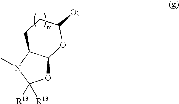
O1C2C(N(C)C1([R13])[R13])CCC(O)O2
